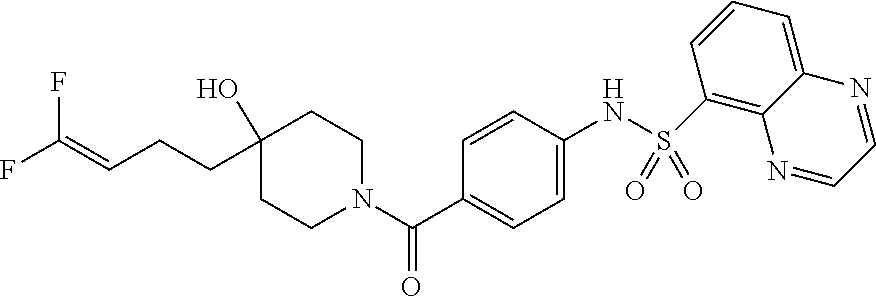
C1(S(NC2=CC=C(C(N3CCC(O)(CCC=C(F)F)CC3)=O)C=C2)(=O)=O)=C2C(=CC=C1)N=CC=N2
